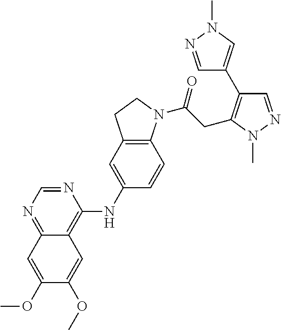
N1=CN=C2C(=C1NC1=CC3=C(C=C1)N(C(CC1=C(C4=CN(C)N=C4)C=NN1C)=O)CC3)C=C(OC)C(OC)=C2
